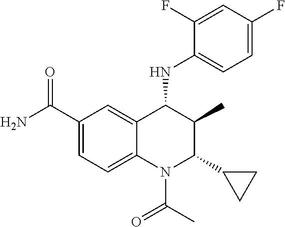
C1(C(N)=O)=CC=C2C(=C1)C(NC1=CC=C(F)C=C1F)C(C)C(C1CC1)N2C(C)=O
